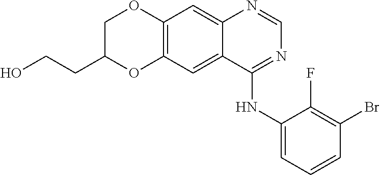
C12=C(C=C3C(=C1)N=CN=C3NC1=CC=CC(Br)=C1F)OC(CCO)CO2
